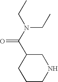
C1CNCC(C(N(CC)CC)=O)C1
